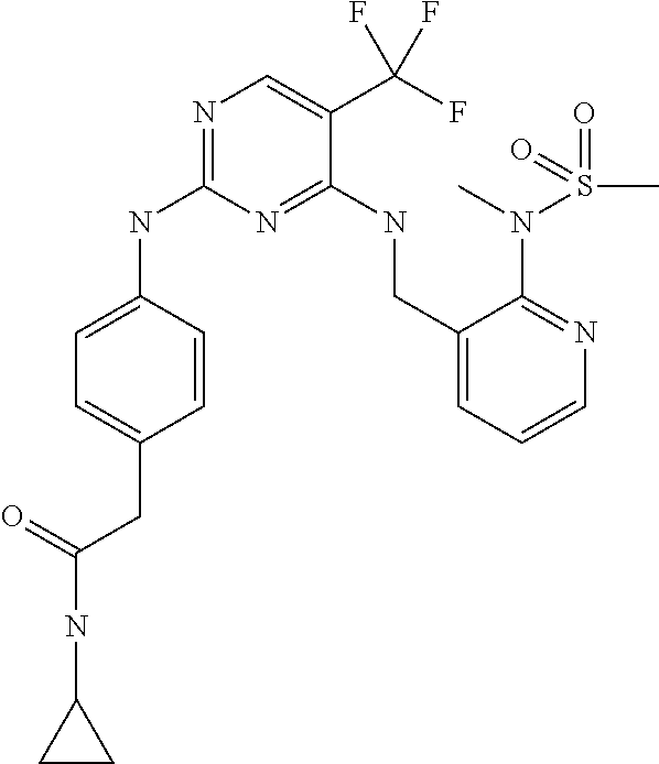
N(C1=NC=C(C(F)(F)F)C(NCC2=CC=CN=C2N(S(=O)(C)=O)C)=N1)C1=CC=C(CC(NC2CC2)=O)C=C1
